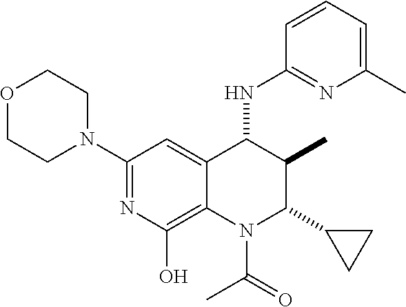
O1CCN(C2=NC(O)=C3C(=C2)C(NC2=NC(C)=CC=C2)C(C)C(C2CC2)N3C(=O)C)CC1
